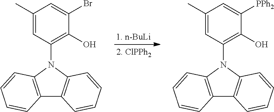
C12=C(N(C3=C(O)C(Br)=CC(C)=C3)C3=C1C=CC=C3)C=CC=C2.C12=C(N(C3=C(O)C([PPh2])=CC(C)=C3)C3=C1C=CC=C3)C=CC=C2
